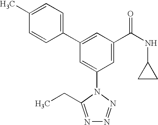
C1(C2=CC(C(NC3CC3)=O)=CC(N3C(CC)=NN=N3)=C2)=CC=C(C)C=C1
